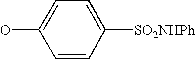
C1=CC([SO2NHPh])=CC=C1O
